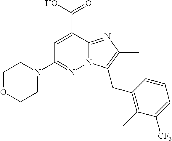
C1OCCN(C2=NN3C(=NC(C)=C3CC3=C(C)C([CF3])=CC=C3)C(C(=O)O)=C2)C1
